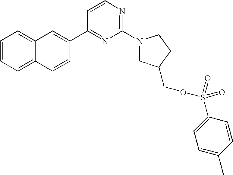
C1=CC=C2C(=C1)C=C(C1=NC(N3CC(COS(C4=CC=C(C)C=C4)(=O)=O)CC3)=NC=C1)C=C2
